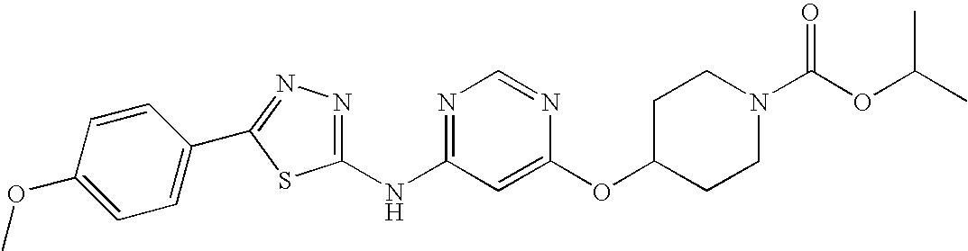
C1(NC2=NC=NC(OC3CCN(C(OC(C)C)=O)CC3)=C2)=NN=C(C2=CC=C(OC)C=C2)S1
